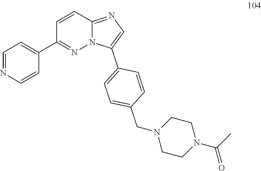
C1=NC=CC(C2=NN3C(=NC=C3C3=CC=C(CN4CCN(C(C)=O)CC4)C=C3)C=C2)=C1
